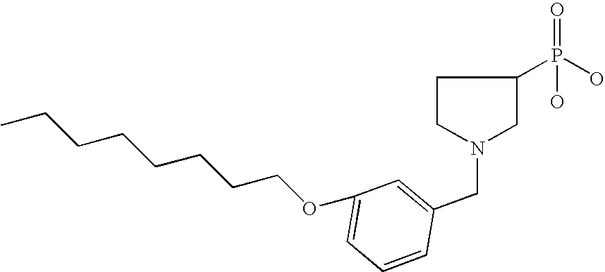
C1(OCCCCCCCC)=CC=CC(CN2CC(P(O)(O)=O)CC2)=C1
